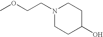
C1CC(O)CCN1CCOC
